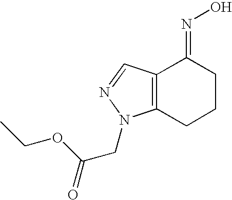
C12=C(C=NN1CC(=O)OCC)C(=NO)CCC2
